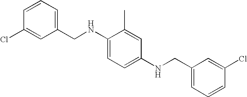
C1(NCC2=CC=CC(Cl)=C2)=CC=C(NCC2=CC=CC(Cl)=C2)C=C1C
